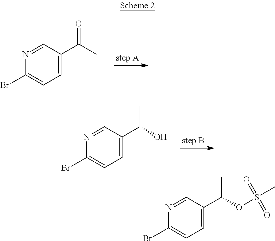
C1=C(C(C)=O)C=NC(Br)=C1.C1=C(C(O)C)C=NC(Br)=C1.C1=C(C(OS(C)(=O)=O)C)C=NC(Br)=C1
